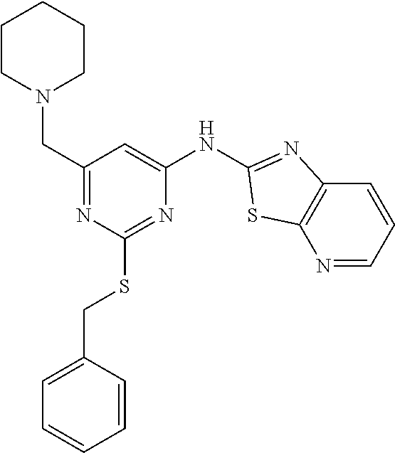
C1(CN2CCCCC2)=NC(SCC2=CC=CC=C2)=NC(NC2=NC3=C(N=CC=C3)S2)=C1
